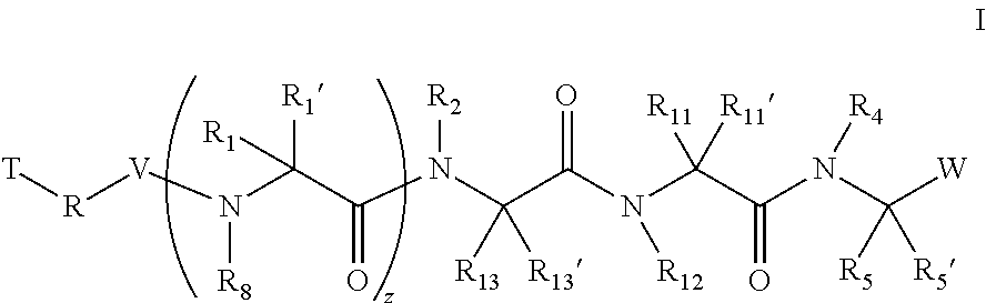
[R]([V]N(C([R1])([R1])C(=O)N(C(C(N(C(C(N(C([W])([R5])[R5])[R4])=O)([R11])[R11])[R12])=O)([R13])[R13])[R2])[R8])[T]
